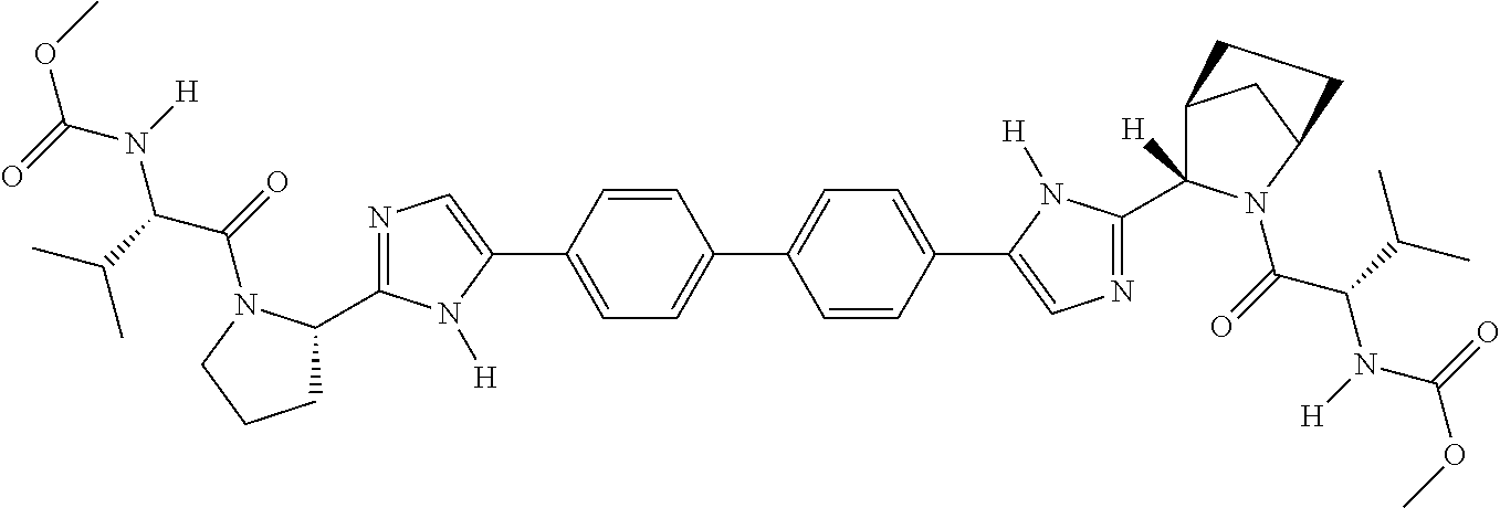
O=C(N([H])C(C(C)C)C(=O)N1C(C2=NC=C(C3=CC=C(C4=CC=C(C5=CN=C(C6([H])C7CC(N6C(C(N(C(OC)=O)[H])C(C)C)=O)CC7)N5[H])C=C4)C=C3)N2[H])CCC1)OC
